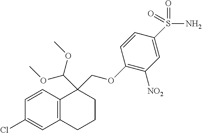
C1=CC2=C(C=C1Cl)CCCC2(COC1=C([NO2])C=C(S(=O)(=O)N)C=C1)C(OC)OC
